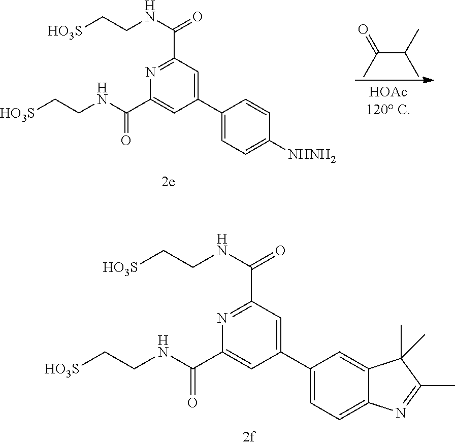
C1(C2=CC=C3C(=C2)C(C)(C)C(C)=N3)=CC(C(NCC[HO3S])=O)=NC(C(NCC[HO3S])=O)=C1.C(C(C)C)(=O)C.C1(C2=CC=C([NHNH2])C=C2)=CC(C(NCC[HO3S])=O)=NC(C(NCC[HO3S])=O)=C1
